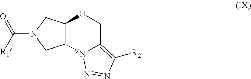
C12C(CN(C([R1])=O)C1)OCC1=C([R2])N=NN21
